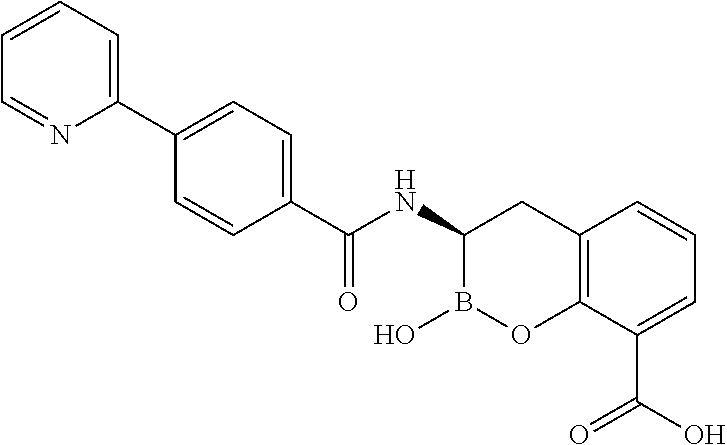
C12=C(C(C(O)=O)=CC=C1)OB(O)C(NC(=O)C1=CC=C(C3=CC=CC=N3)C=C1)C2
